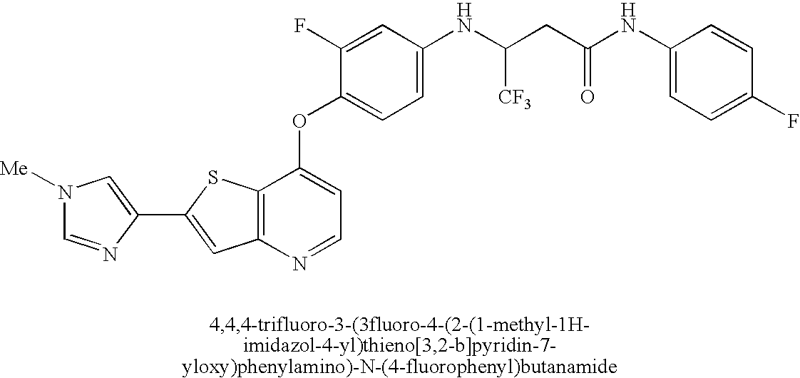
C1=C(NC(CC(NC2=CC=C(F)C=C2)=O)[CF3])C=C(F)C(OC2=CC=NC3=C2SC(C2=CN([Me])C=N2)=C3)=C1
